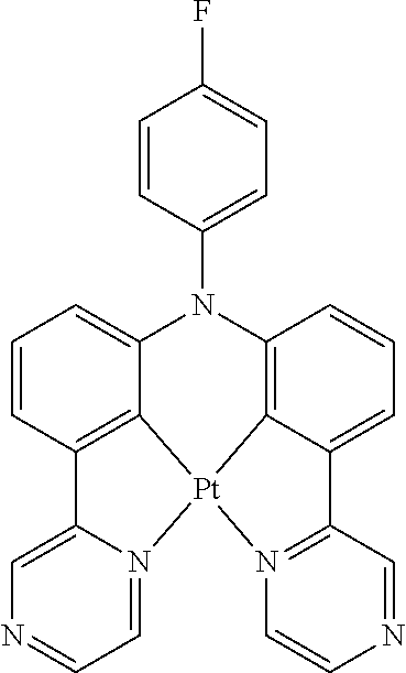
C12=C3C=CC=C1C1=N(C=CN=C1)[Pt]21C2=C(C=CC=C2N3C2=CC=C(F)C=C2)C2=CN=CC=N21
